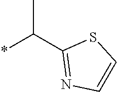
*C(C1=NC=CS1)C
